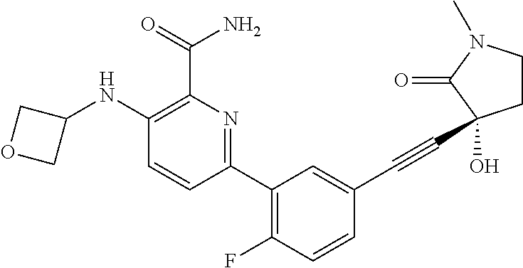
C1(C(=O)N)=C(NC2COC2)C=CC(C2=C(F)C=CC(C#CC3(O)CCN(C)C3=O)=C2)=N1
